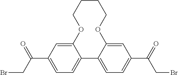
C1CCOC2=CC(C(CBr)=O)=CC=C2C2=CC=C(C(=O)CBr)C=C2OC1
